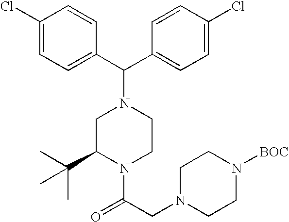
C(C1N(C(CN2CCN([BOC])CC2)=O)CCN(C(C2=CC=C(Cl)C=C2)C2=CC=C(Cl)C=C2)C1)(C)(C)C
